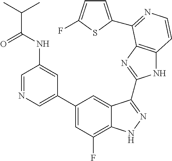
C1=C(C2=CC(F)=C3C(=C2)C(C2=NC4=C(N2)C=CN=C4C2=CC=C(F)S2)=NN3)C=C(NC(=O)C(C)C)C=N1
